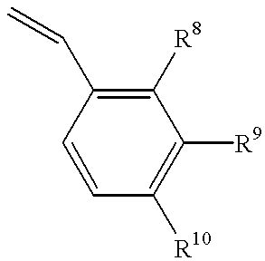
C1([R8])=C(C=C)C=CC([R10])=C1[R9]
